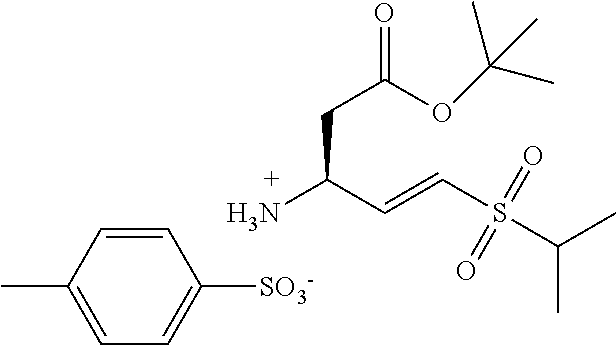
C1=CC(C)=CC=C1[SO3-].CC(S(C=CC(N)CC(=O)OC(C)(C)C)(=O)=O)C
